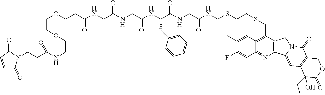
C1(C)=CC2=C(CSCCSCNC(CNC(C(NC(CNC(CNC(CCOCCOCCNC(CCN3C(=O)C=CC3=O)=O)=O)=O)=O)CC3=CC=CC=C3)=O)=O)C3=C(N=C2C=C1F)C1=CC2=C(C(=O)N1C3)COC(=O)C2(O)CC
